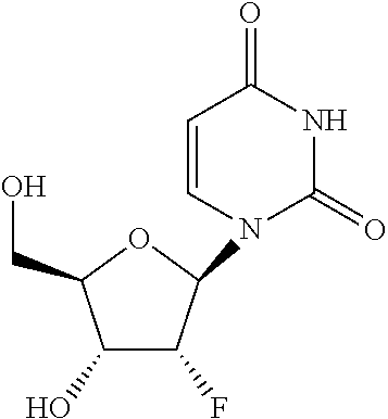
C1(O)C(F)C(N2C(=O)NC(=O)C=C2)OC1CO
